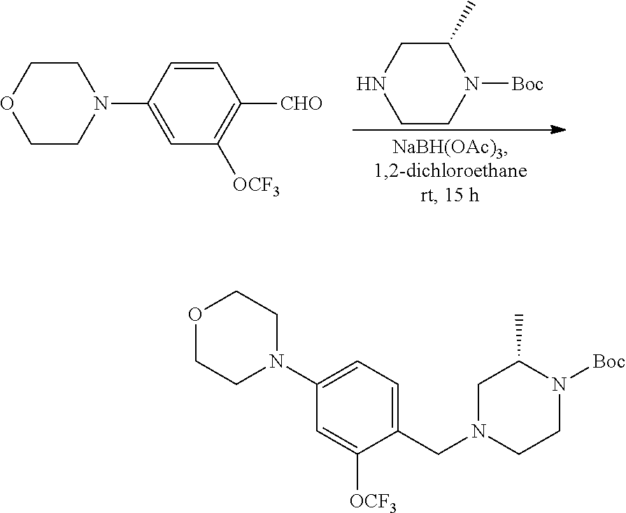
C1CN([Boc])C(C)CN1.C1=CC(N2CCOCC2)=CC([OCF3])=C1[CHO].O1CCN(C2=CC=C(CN3CCN([Boc])C(C)C3)C([OCF3])=C2)CC1
